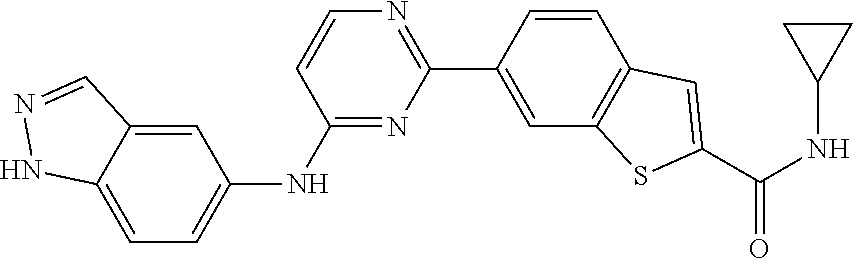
C1(NC2=CC=C3C(=C2)C=NN3)=NC(C2=CC3=C(C=C2)C=C(C(NC2CC2)=O)S3)=NC=C1
